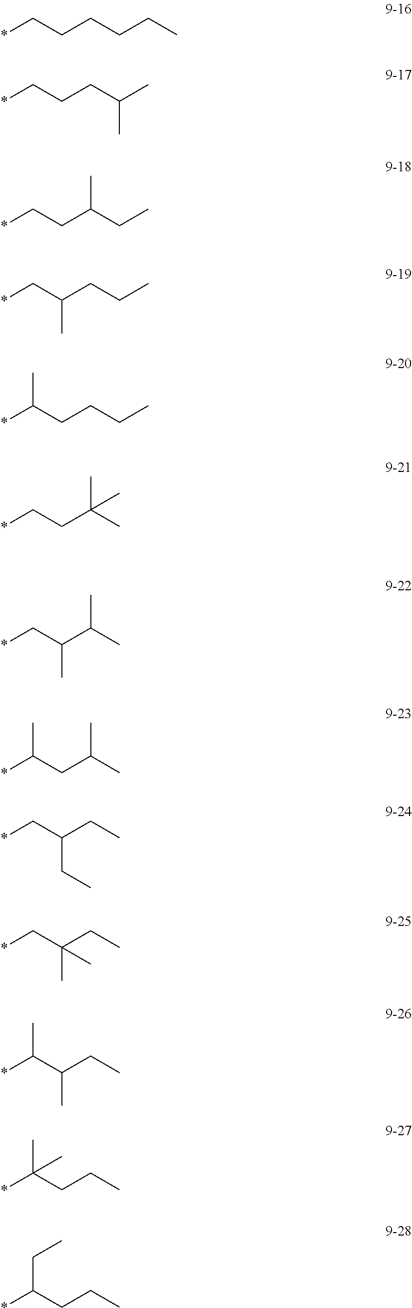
C(C*)CCCC.C(C*)CC(C)C.C(C*)C(CC)C.C(C*)(CCC)C.C(C(*)C)CCC.C(C*)C(C)(C)C.C(C*)(C(C)C)C.C(C(*)C)C(C)C.C(C*)(CC)CC.C(C*)(CC)(C)C.C(C(*)C)(CC)C.C(C(*)(C)C)CC.C(C(*)CC)CC
